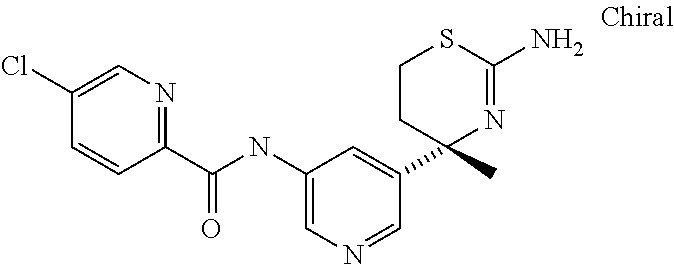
C1CC(C)(C2=CC(NC(C3=NC=C(Cl)C=C3)=O)=CN=C2)N=C(N)S1
